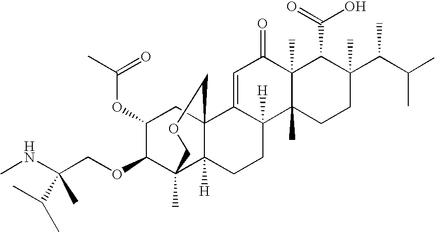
C1(OC(C)=O)C(OCC(NC)(C)C(C)C)C2(C)C3([H])C(C1)(C1=CC(=O)C4(C)C(C)(C1([H])CC3)CCC(C(C(C)C)C)(C)C4C(=O)O)COC2
